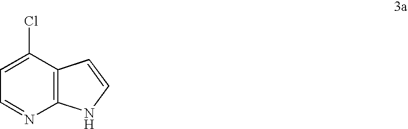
C12=C(C(Cl)=CC=N1)C=CN2
